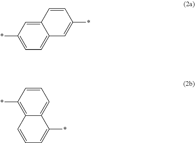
C12=CC(*)=CC=C1C=C(*)C=C2.C1=CC(*)=C2C(=C1)C(*)=CC=C2
